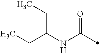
C(NC(=O)C)(CC)CC
